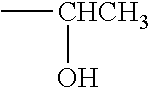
C[CHCH3]O
